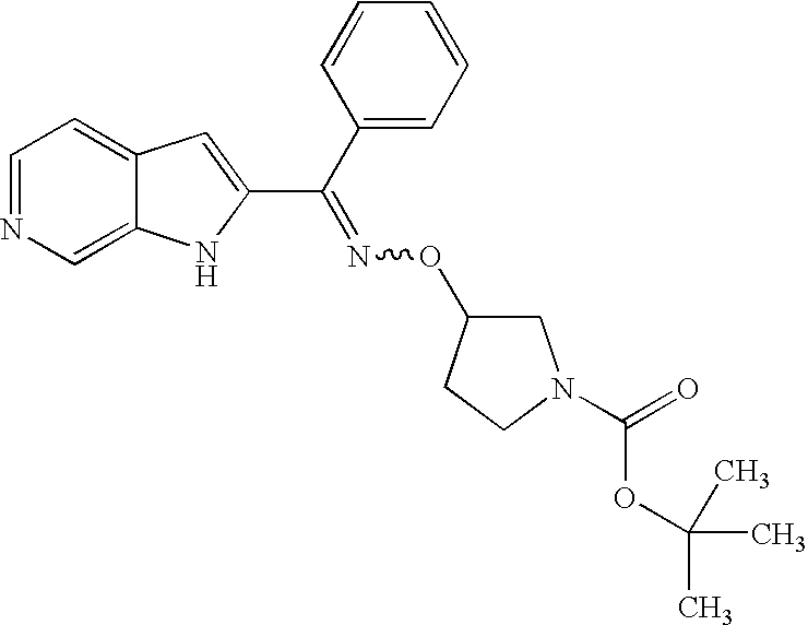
C1=NC=C2C(=C1)C=C(C(C1=CC=CC=C1)=NOC1CN(C(=O)OC(C)(C)C)CC1)N2
